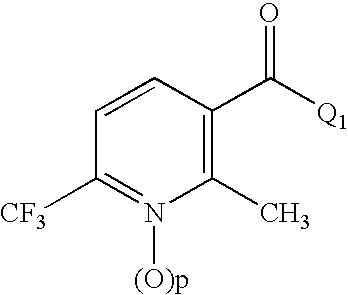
C1=CC(C([Q1])=O)=C(C)N([(O)p])=C1[CF3]
